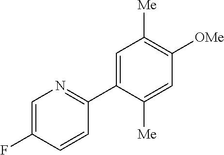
C1(C2=CC([Me])=C([OMe])C=C2[Me])=NC=C(F)C=C1
